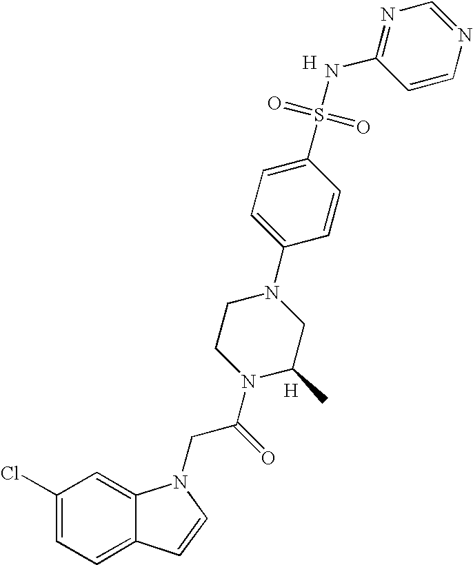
C1(Cl)=CC=C2C(=C1)N(CC(N1C(C)CN(C3=CC=C(S(=O)(=O)NC4=NC=NC=C4)C=C3)CC1)=O)C=C2.[H].[H]
